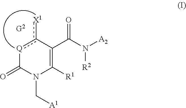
[Q]1c([X1])C(C(N([R2])[A2])=O)=C([R1])N(C[A1])C1=O
